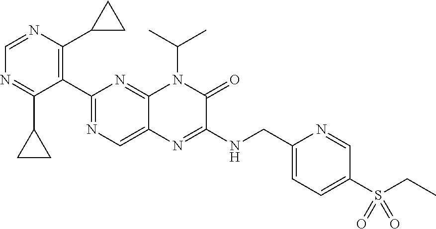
C1=NC(C2CC2)=C(C2=NC=C3C(=N2)N(C(C)C)C(=O)C(NCC2=CC=C(S(=O)(=O)CC)C=N2)=N3)C(C2CC2)=N1
